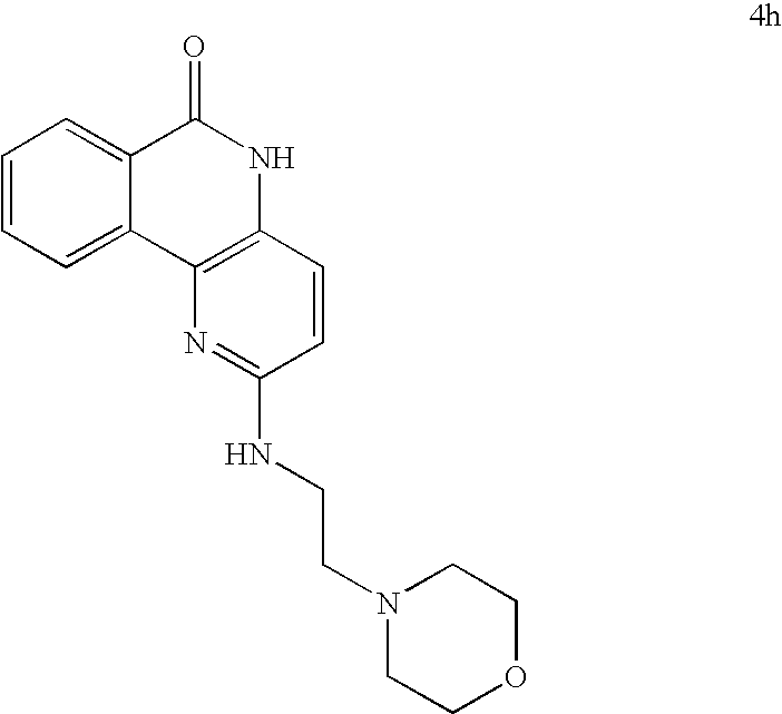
C1=C2C(=CC=C1)C(=O)NC1=C2N=C(NCCN2CCOCC2)C=C1
